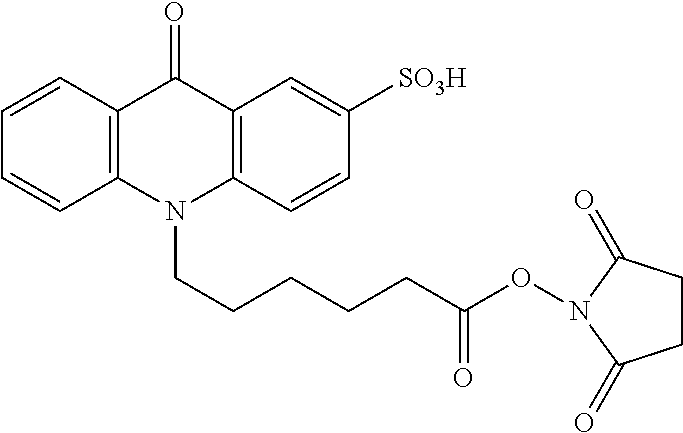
C12=C(N(CCCCCC(ON3C(=O)CCC3=O)=O)C3=C(C1=O)C=CC=C3)C=CC([SO3H])=C2
